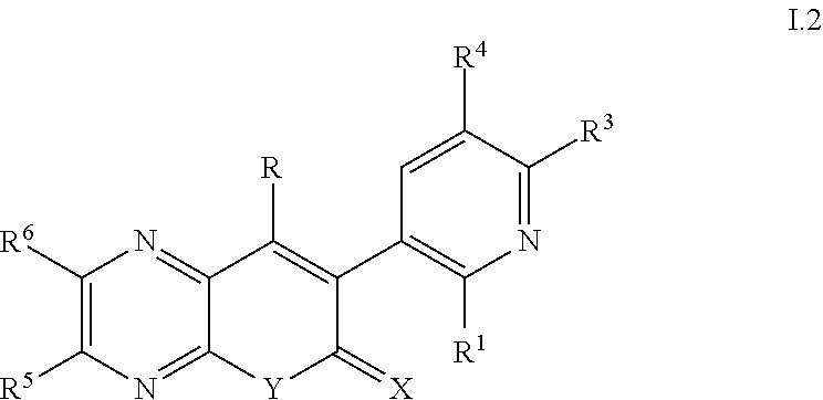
C1([R6])=C([R5])N=C2C(=N1)C([R])=C(C1=C([R1])N=C([R3])C([R4])=C1)C(=[X])[Y]2
